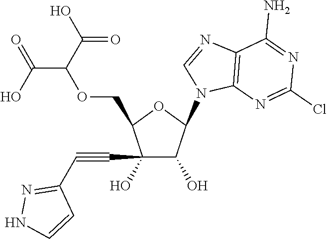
C1(C#CC2=NNC=C2)(O)C(O)C(N2C=NC3=C2N=C(Cl)N=C3N)OC1COC(C(=O)O)C(O)=O
